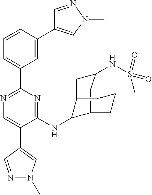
C1=C(C2=CN(C)N=C2)C=CC=C1C1=NC=C(C2=CN(C)N=C2)C(NC2C3CC(NS(C)(=O)=O)CC2CCC3)=N1
